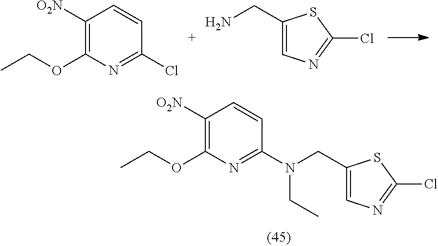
C1([O2N])=C(OCC)N=C(Cl)C=C1.C1(CN)=CN=C(Cl)S1.C1(CN(C2=NC(OCC)=C([O2N])C=C2)CC)=CN=C(Cl)S1
